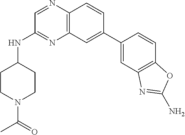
C12=C(C=CC(C3=CC4=C(C=C3)OC(N)=N4)=C1)N=CC(NC1CCN(C(=O)C)CC1)=N2
